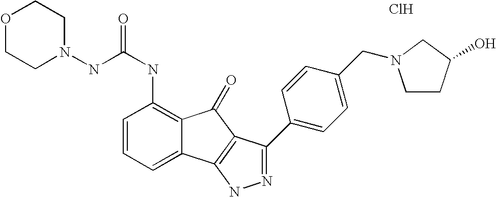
C(NC1=C2C(=CC=C1)C1=C(C2=O)C(C2=CC=C(CN3CCC(O)C3)C=C2)=NN1)(=O)NN1CCOCC1.Cl
